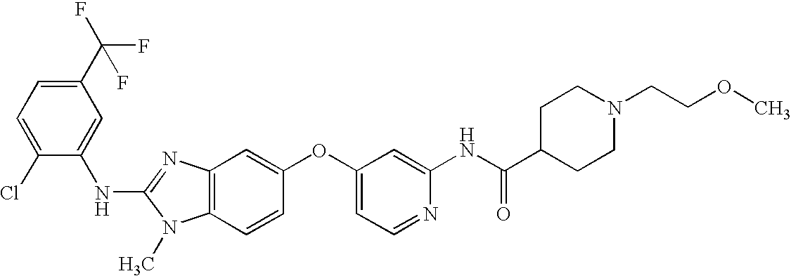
C1(C(F)(F)F)=CC=C(Cl)C(NC2=NC3=C(N2C)C=CC(OC2=CC=NC(NC(=O)C4CCN(CCOC)CC4)=C2)=C3)=C1
